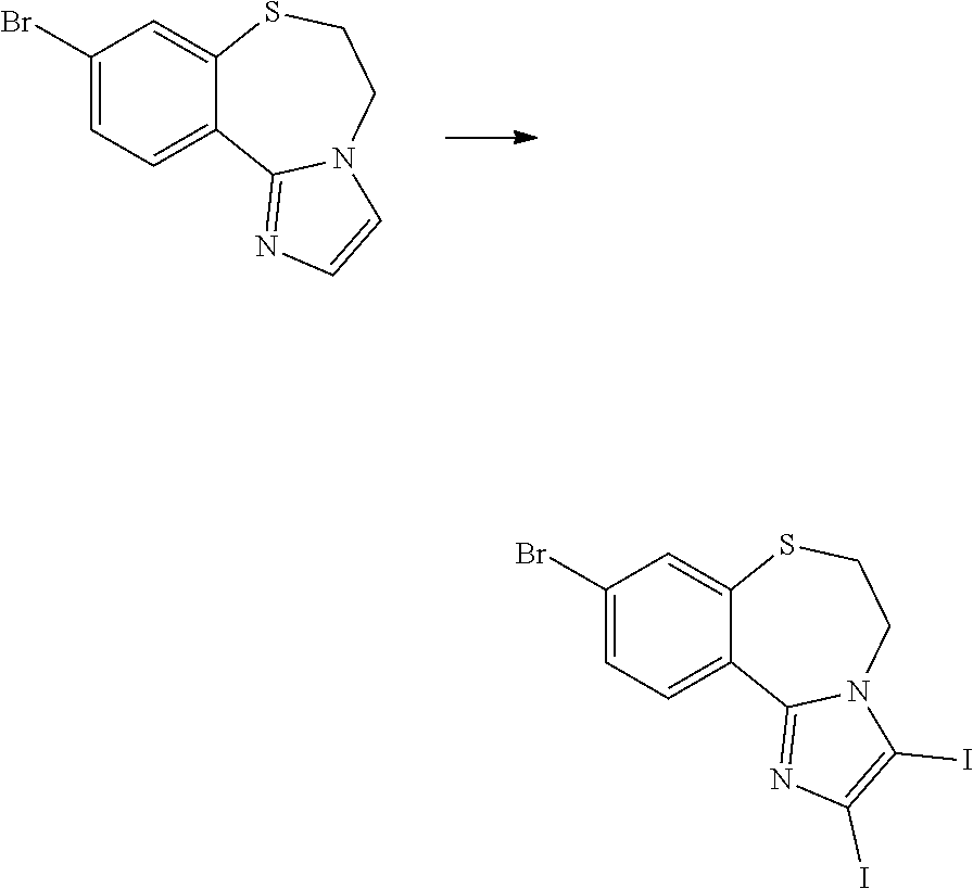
C1=CN=C2N1CCSC1=CC(Br)=CC=C21.C1(I)=C(I)N=C2N1CCSC1=CC(Br)=CC=C21
